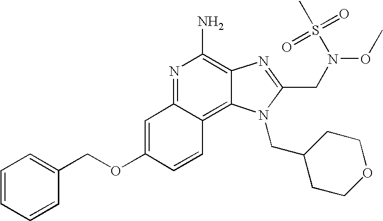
N1=C2C(=C3C(=C1N)N=C(CN(OC)S(C)(=O)=O)N3CC1CCOCC1)C=CC(OCC1=CC=CC=C1)=C2
